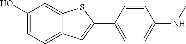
C1(O)=CC=C2C(=C1)SC(C1=CC=C(NC)C=C1)=C2
